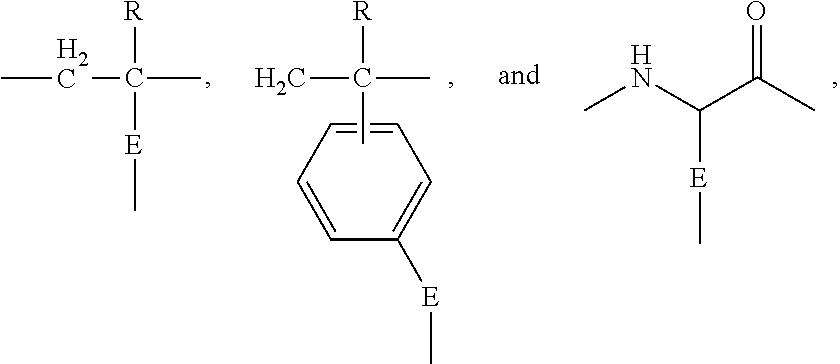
C(C)([R])(C)C.C1=C([E]C)C=CC=C1.CCC(C)([R])[E]C.CNC(C(=O)C)[E]C
